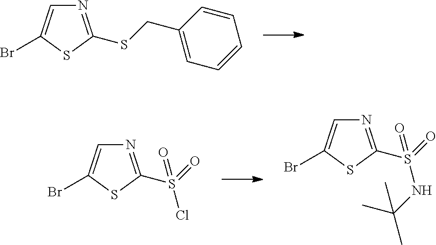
N1=C(SCC2=CC=CC=C2)SC(Br)=C1.N1=C(S(=O)(Cl)=O)SC(Br)=C1.N1=C(S(=O)(NC(C)(C)C)=O)SC(Br)=C1
